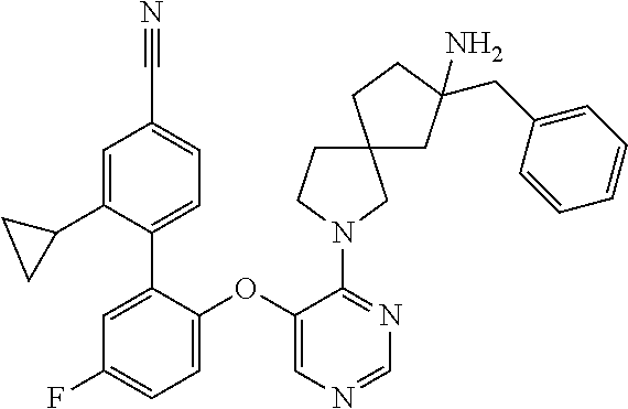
C1(OC2=CC=C(F)C=C2C2=CC=C(C#N)C=C2C2CC2)=CN=CN=C1N1CCC2(CC(CC3=CC=CC=C3)(N)CC2)C1
